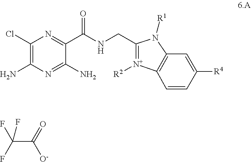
C1(Cl)=C(N)N=C(N)C(C(NCC2=[N+]([R2])C3=C(N2[R1])C=C([R4])C=C3)=O)=N1.[O-]C(C(F)(F)F)=O
